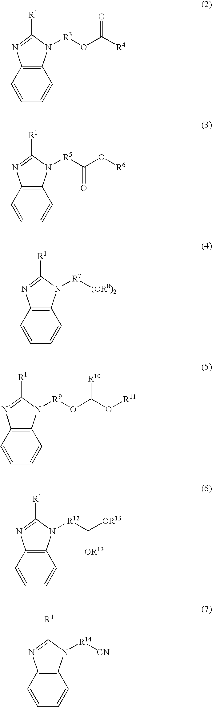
C12=C(C=CC=C1)N=C([R1])N2[R3]OC([R4])=O.C12=C(C=CC=C1)N=C([R1])N2[R5]C(O[R6])=O.C12=C(C=CC=C1)N=C([R1])N2[R7][(OR8)2].C12=C(C=CC=C1)N=C([R1])N2[R9]OC(O[R11])[R10].C12=C(C=CC=C1)N=C([R1])N2[R12]C([OR13])[OR13].C12=C(C=CC=C1)N=C([R1])N2[R14][CN]
